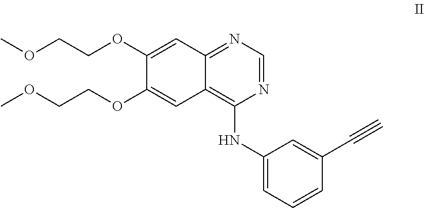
COCCOC1=CC2=C(NC3=CC=CC(C#C)=C3)N=CN=C2C=C1OCCOC
